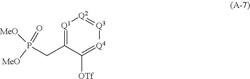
[Q1]1=C(CP([MeO])(=O)[MeO])C([OTf])=[Q4][Q3]=[Q2]1
